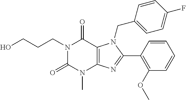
OCCCN1C(=O)N(C)C2=C(C1=O)N(CC1=CC=C(F)C=C1)C(C1=C(OC)C=CC=C1)=N2
